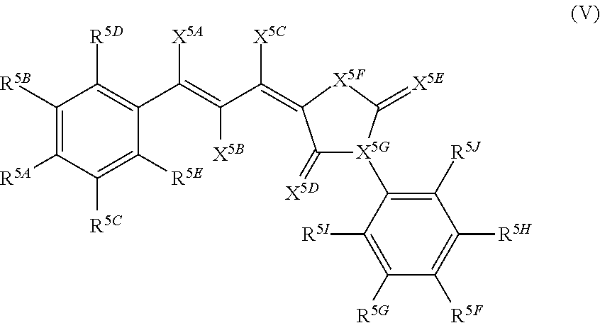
C1([R5B])=C([R5A])C([R5C])=C([R5E])C(C(=C(C([X5C])=C2C(=[X5D])[X5G](C3=C([R5J])C([R5H])=C([R5F])C([R5G])=C3[R5I])C(=[X5E])[X5F]2)[X5B])[X5A])=C1[R5D]
